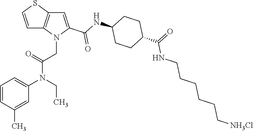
C1=CC(C)=CC(N(CC)C(=O)CN2C(C(=O)NC3CCC(C(NCCCCCC[NH3Cl])=O)CC3)=CC3=C2C=CS3)=C1
